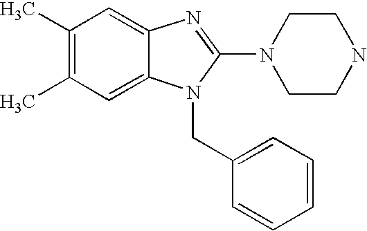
C1=C2C(=CC(C)=C1C)N=C(N1CCNCC1)N2CC1=CC=CC=C1
